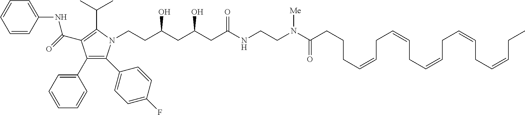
C1(C2=CC=CC=C2)=C(C2=CC=C(F)C=C2)N(CCC(CC(CC(NCCN(C(CCCC=CCC=CCC=CCC=CCC=CCC)=O)[Me])=O)O)O)C(C(C)C)=C1C(=O)NC1=CC=CC=C1
